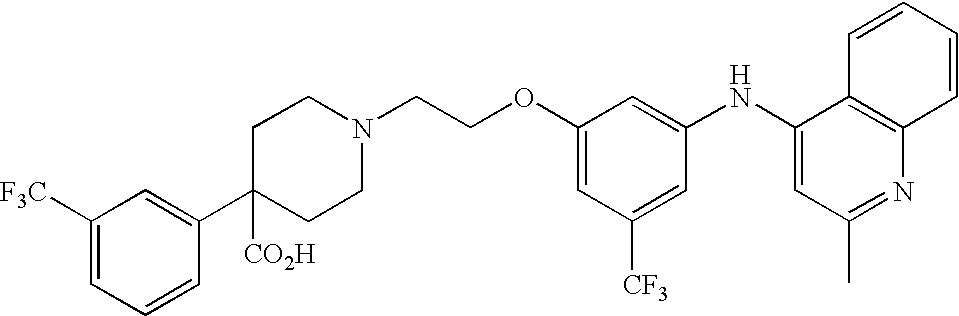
C1(OCCN2CCC([CO2H])(C3=CC([F3C])=CC=C3)CC2)=CC([CF3])=CC(NC2=CC(C)=NC3=C2C=CC=C3)=C1
